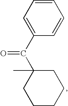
C1=C(C(C2(C)CCCCC2)=O)C=CC=C1
